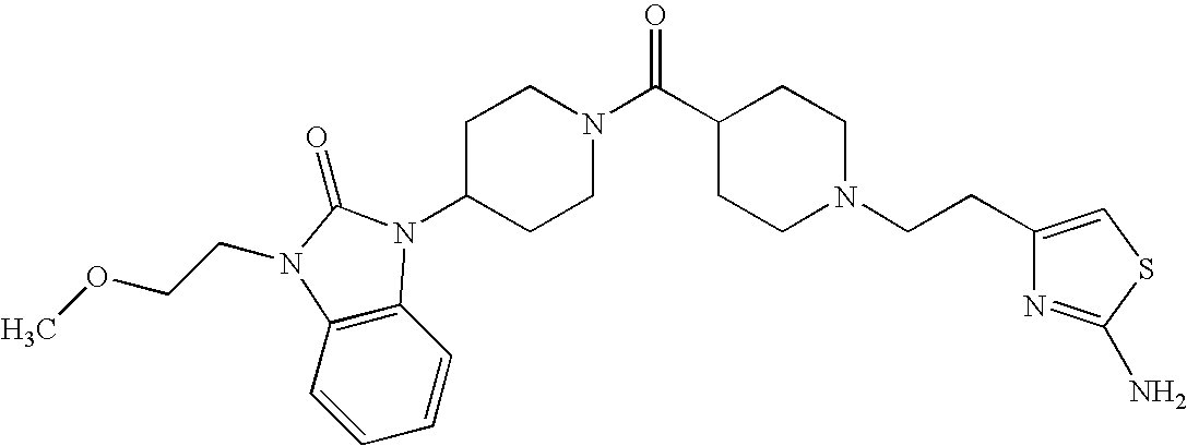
C1=CC2=C(C=C1)N(CCOC)C(=O)N2C1CCN(C(C2CCN(CCC3=CSC(N)=N3)CC2)=O)CC1
